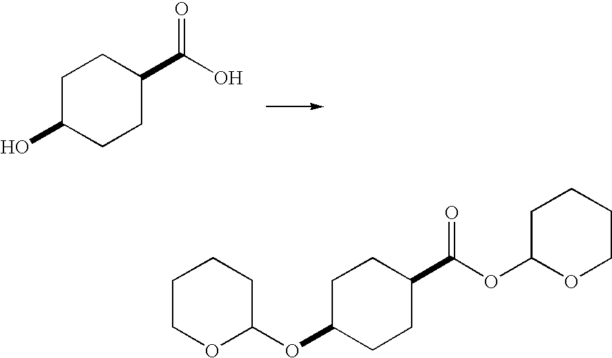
C1C(O)CCC(C(O)=O)C1.C1C(OC2CCCCO2)CCC(C(OC2OCCCC2)=O)C1
